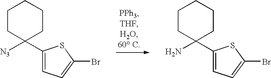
C1(C2([N3])CCCCC2)=CC=C(Br)S1.C1(C2(N)CCCCC2)=CC=C(Br)S1
